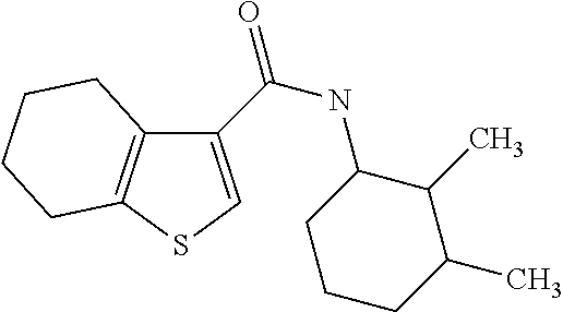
C1(C(NC2CCCC(C)C2C)=O)=CSC2=C1CCCC2
